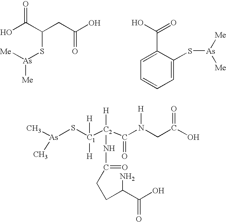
OC(C(CC(O)=O)S[As]([Me])[Me])=O.C1=CC=C(S[As]([Me])[Me])C(C(O)=O)=C1.[As](S[C1]([C2](C(N(CC(O)=O)[H])=O)([H])NC(=O)CCC(C(O)=O)N)([H])[H])(C)C
